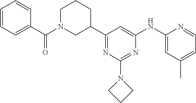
C1=CC=C(C(N2CC(C3=NC(N4CCC4)=NC(NC4=CC(C)=CC=N4)=C3)CCC2)=O)C=C1
